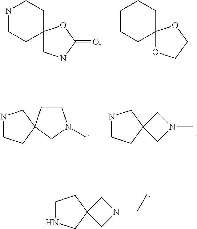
N1CCC2(CC1)CNC(=O)O2.C1CCC2(CC1)OCCO2.N1CCC2(C1)CCN(C)C2.N1CCC2(C1)CN(C)C2.C1NCC2(C1)CN(CC)C2
